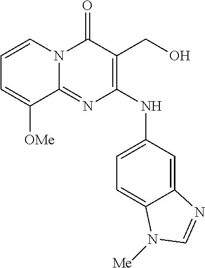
C1=C2C(=CC(NC3=C(CO)C(=O)N4C(=N3)C([OMe])=CC=C4)=C1)N=CN2[Me]
